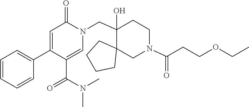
C1(C2=CC=CC=C2)=CC(=O)N(CC2(O)C3(CCCC3)CN(C(CCOCC)=O)CC2)C=C1C(N(C)C)=O
